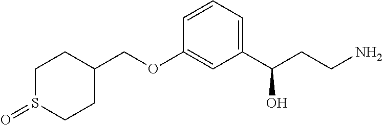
C1S(=O)CCC(COC2=CC(C(CCN)O)=CC=C2)C1
